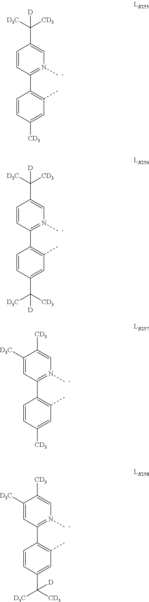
C1=CC([CD3])=CC(C)=C1C1=N(C)C=C(C([CD3])([D3C])[D])C=C1.C1=CC(C([CD3])([D3C])[D])=CC(C)=C1C1=N(C)C=C(C([CD3])([D3C])[D])C=C1.C1=CC([CD3])=CC(C)=C1C1=N(C)C=C([CD3])C([D3C])=C1.C1=CC(C([CD3])([D3C])[D])=CC(C)=C1C1=N(C)C=C([CD3])C([D3C])=C1
